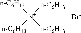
[n-C6H13][N+]([n-C6H13])([n-C6H13])[n-C6H13].[Br-]
